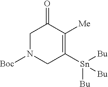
C1N([Boc])CC([Sn]([Bu])([Bu])[Bu])=C([Me])C1=O
